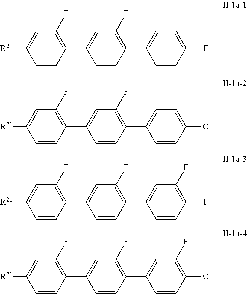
[R21]C1=CC(F)=C(C2=CC(F)=C(C3=CC=C(F)C=C3)C=C2)C=C1.[R21]C1=CC(F)=C(C2=CC(F)=C(C3=CC=C(Cl)C=C3)C=C2)C=C1.[R21]C1=CC(F)=C(C2=CC(F)=C(C3=CC(F)=C(F)C=C3)C=C2)C=C1.[R21]C1=CC(F)=C(C2=CC(F)=C(C3=CC(F)=C(Cl)C=C3)C=C2)C=C1
